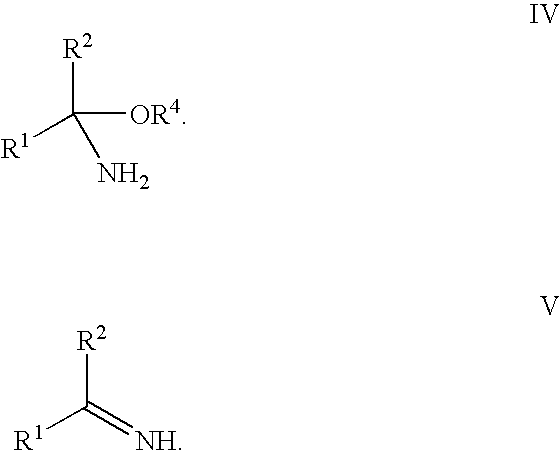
[R1]C([R2])(N)[OR4].[R1]C(=[NH])[R2]
